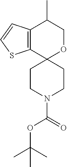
C1OC2(C3=C(C1C)C=CS3)CCN(C(OC(C)(C)C)=O)CC2
